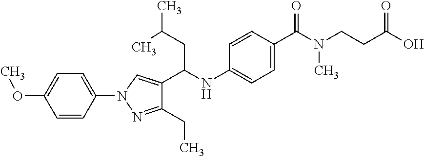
C(C(NC1=CC=C(C(=O)N(CCC(O)=O)C)C=C1)C1=CN(C2=CC=C(OC)C=C2)N=C1CC)C(C)C
